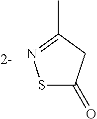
S1C(=O)CC(C)=N1
